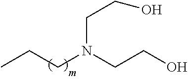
CCCN(CCO)CCO
